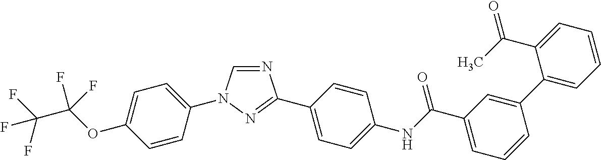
N1=CN(C2=CC=C(OC(C(F)(F)F)(F)F)C=C2)N=C1C1=CC=C(NC(C2=CC=CC(C3=CC=CC=C3C(=O)C)=C2)=O)C=C1
